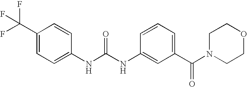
N(C(NC1=CC(C(N2CCOCC2)=O)=CC=C1)=O)C1=CC=C(C(F)(F)F)C=C1
